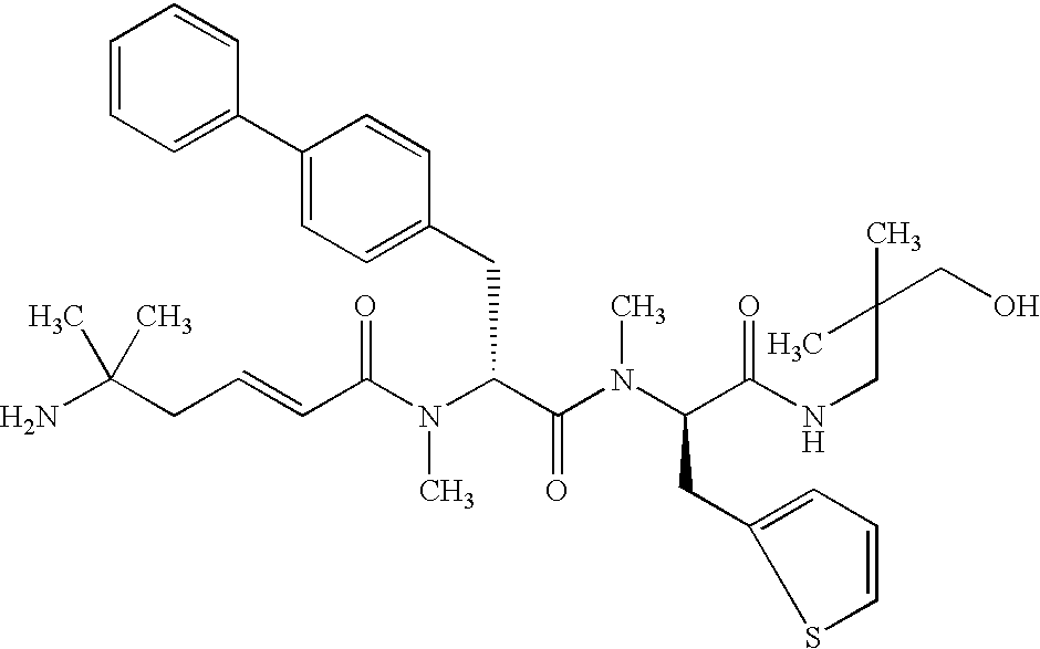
NC(CC=CC(N(C(C(=O)N(C)C(CC1=CC=CS1)C(=O)NCC(CO)(C)C)CC1=CC=C(C2=CC=CC=C2)C=C1)C)=O)(C)C
